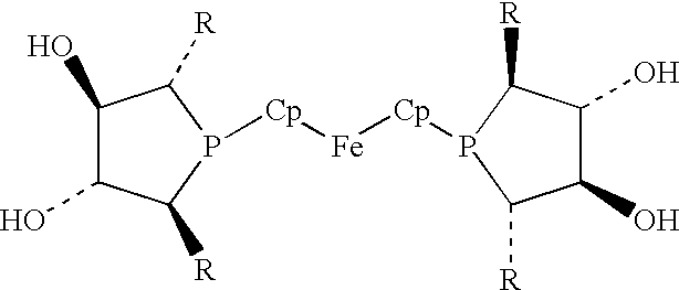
C1(O)C(O)C([R])P([Cp][Fe][Cp]P2C([R])C(O)C(O)C2[R])C1[R]
